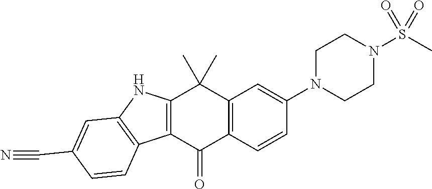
C12=C(C(=O)C3=C(C1(C)C)C=C(N1CCN(S(C)(=O)=O)CC1)C=C3)C1=C(N2)C=C(C#N)C=C1
